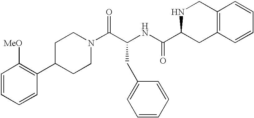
C1=CC=CC(C2CCN(C(C(CC3=CC=CC=C3)NC(=O)C3CC4=C(CN3)C=CC=C4)=O)CC2)=C1[MeO]
